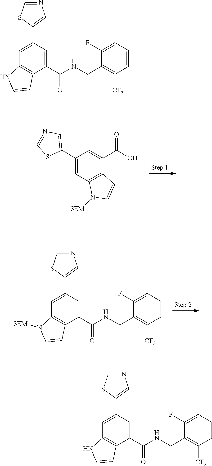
C1=C(C(O)=O)C2=C(C=C1C1=CN=CS1)N([SEM])C=C2.C1(C2=CN=CS2)=CC2=C(C(C(=O)NCC3=C([CF3])C=CC=C3F)=C1)C=CN2[SEM].C1(C2=CN=CS2)=CC2=C(C(C(=O)NCC3=C([CF3])C=CC=C3F)=C1)C=CN2.C1(C2=CN=CS2)=CC2=C(C(C(=O)NCC3=C([CF3])C=CC=C3F)=C1)C=CN2
